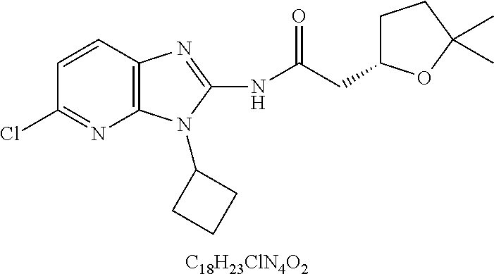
[C18H23ClN4O2].C1=CC2=C(N=C1Cl)N(C1CCC1)C(NC(CC1CCC(C)(C)O1)=O)=N2
